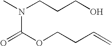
CN(CCCO)C(OCCC=C)=O
